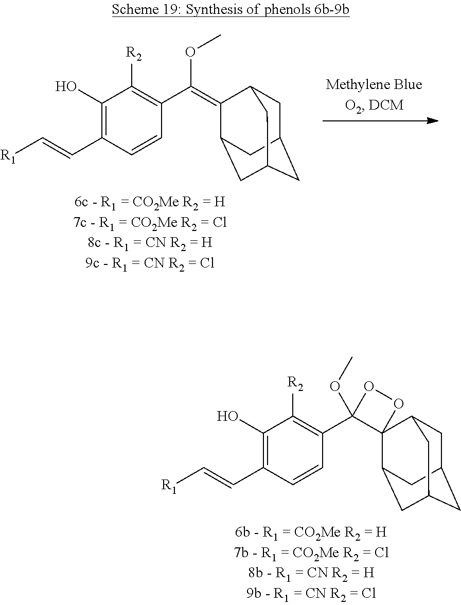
C1(O)=C(C=C[R1])C=CC(C(OC)=C2C3CC4CC(CC2C4)C3)=C1[R2].C1(O)=C(C=C[R1])C=CC(C2(OC)OOC23C2CC4CC(CC3C4)C2)=C1[R2]
